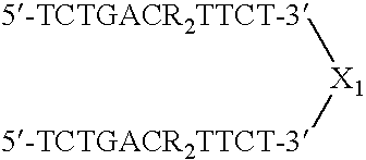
[X1]([5-TCTGACR2TTCT-3])[5-TCTGACR2TTCT-3]
